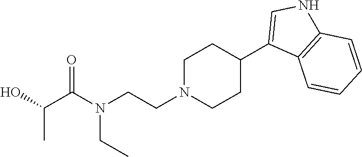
CCN(CCN1CCC(C2=CNC3=C2C=CC=C3)CC1)C(=O)C(C)O
